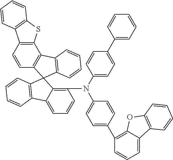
C12=C(C3=C(C=C1)C1(C4=C3C=CC=C4)C3=C(N(C4=CC=C(C5=CC=CC=C5)C=C4)C4=CC=C(C5=C6C(=CC=C5)C5=C(O6)C=CC=C5)C=C4)C=CC=C3C3=C1C=CC=C3)SC1=C2C=CC=C1
